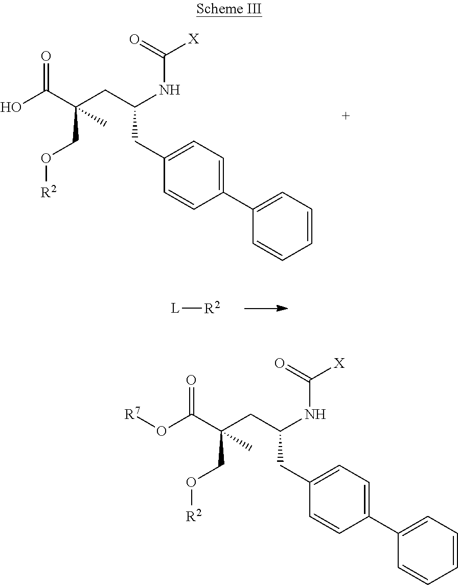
OC(C(CC(NC([X])=O)CC1=CC=C(C2=CC=CC=C2)C=C1)(CO[R2])C)=O.[L][R2].[R7]OC(C(CC(NC([X])=O)CC1=CC=C(C2=CC=CC=C2)C=C1)(CO[R2])C)=O
